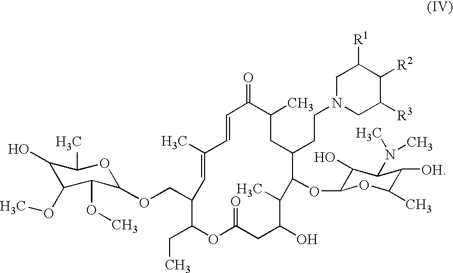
C1(C)=CC(COC2C(OC)C(OC)C(O)C(C)O2)C(CC)OC(=O)CC(O)C(C)C(OC2C(O)C(N(C)C)C([OH])C(C)O2)C(CCN2CC([R3])C([R2])C([R1])C2)CC(C)C(=O)C=C1
